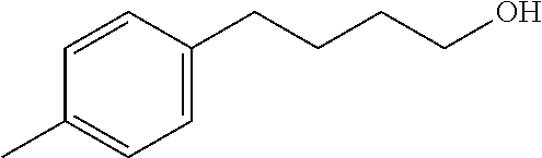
C1=C(CCCCO)C=CC(C)=C1
